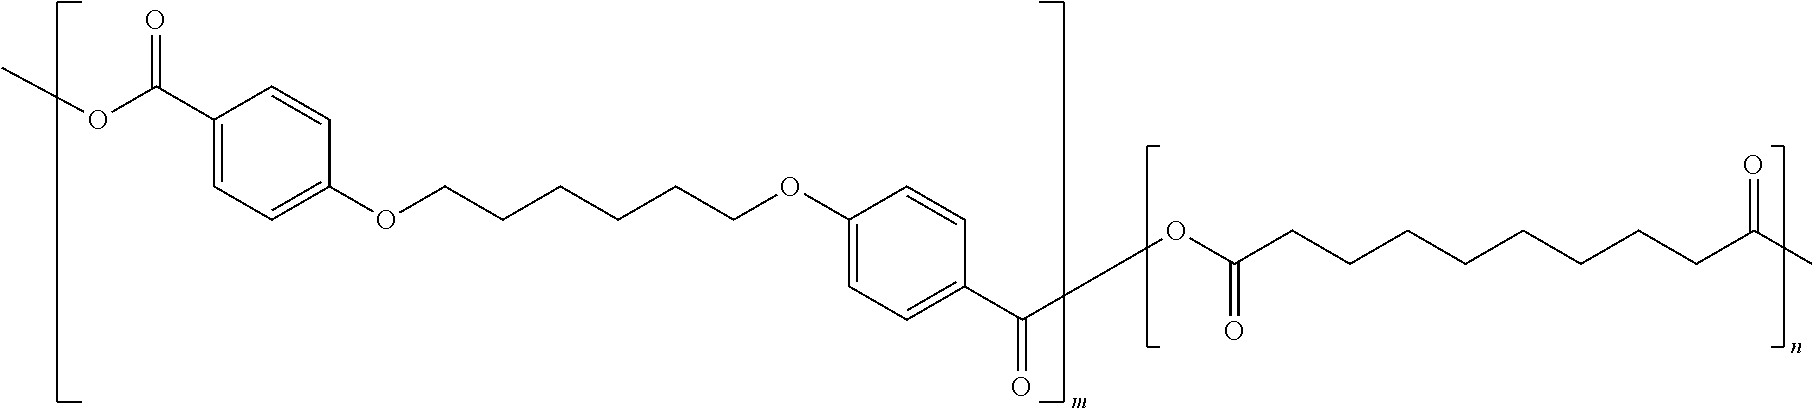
COC(C1=CC=C(OCCCCCCOC2=CC=C(C(=O)OC(CCCCCCCCC(C)=O)=O)C=C2)C=C1)=O
